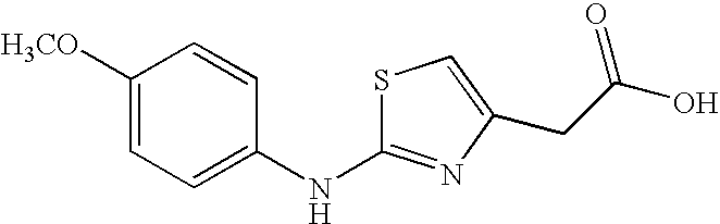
C1([H3CO])=CC=C(NC2=NC(CC(=O)O)=CS2)C=C1
